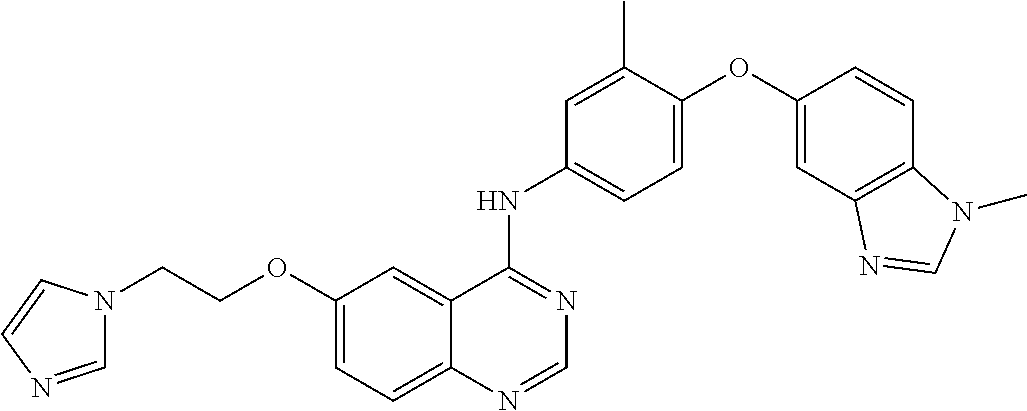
C1=C(OC2=CC3=C(C=C2)N(C)C=N3)C(C)=CC(NC2=NC=NC3=CC=C(OCCN4C=NC=C4)C=C23)=C1
